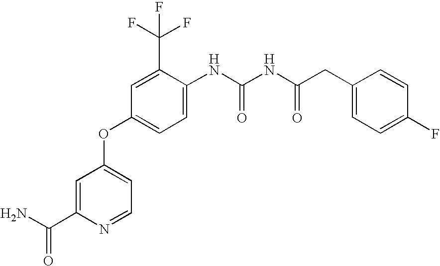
C1=C(C(N)=O)N=CC=C1OC1=CC=C(NC(NC(CC2=CC=C(F)C=C2)=O)=O)C(C(F)(F)F)=C1
